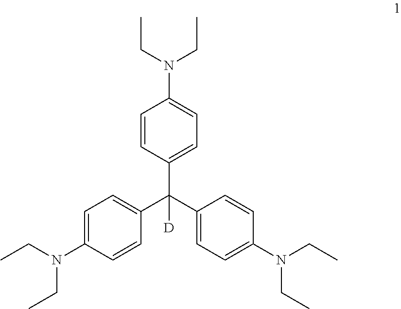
C1=CC(C(C2=CC=C(N(CC)CC)C=C2)(C2=CC=C(N(CC)CC)C=C2)[D])=CC=C1N(CC)CC
